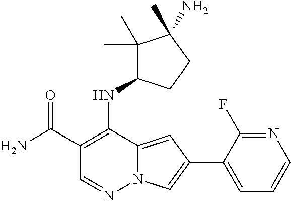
N12C(=CC(C3=CC=CN=C3F)=C1)C(NC1C(C)(C)C(C)(N)CC1)=C(C(N)=O)C=N2
